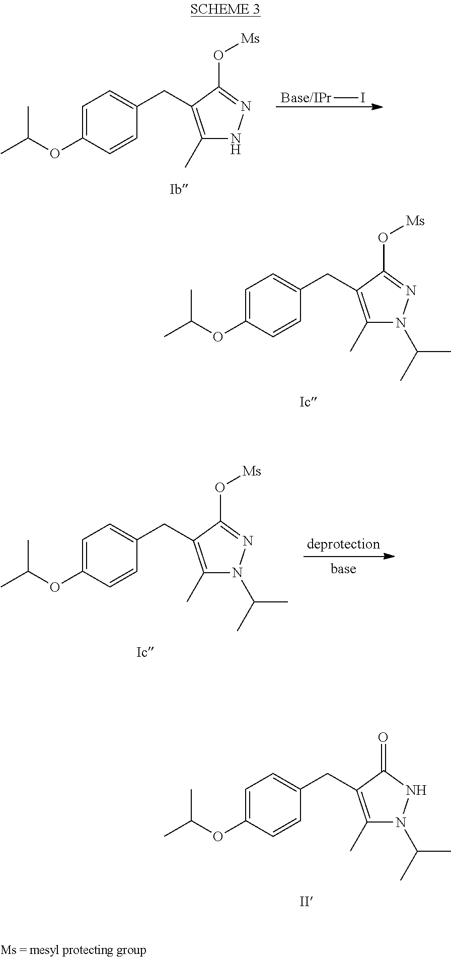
C1=C(OC(C)C)C=CC(CC2=C(C)N(C(C)C)N=C2O[Ms])=C1.C1=C(OC(C)C)C=CC(CC2=C(C)N(C(C)C)NC2=O)=C1.C1=C(OC(C)C)C=CC(CC2=C(C)N(C(C)C)N=C2O[Ms])=C1.C1=C(OC(C)C)C=CC(CC2=C(C)NN=C2O[Ms])=C1.[Base/IPr]I
